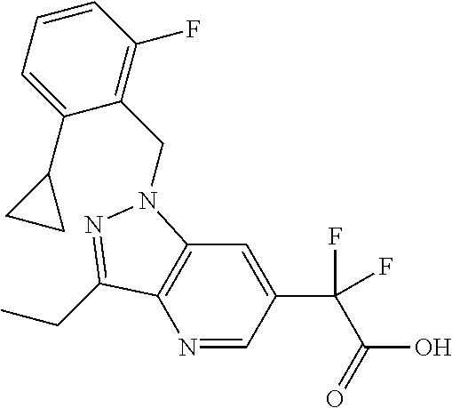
N1=CC(C(C(O)=O)(F)F)=CC2=C1C(CC)=NN2CC1=C(F)C=CC=C1C1CC1
